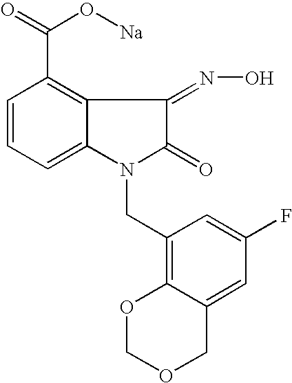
C1=CC=C2C(=C1C(=O)O[Na])C(=NO)C(=O)N2CC1=C2C(=CC(F)=C1)COCO2
